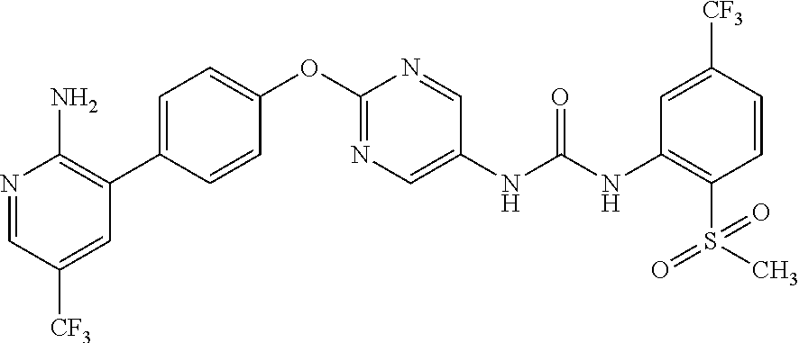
C1=CC(C2=C(N)N=CC([CF3])=C2)=CC=C1OC1=NC=C(NC(NC2=C(S(=O)(=O)C)C=CC([CF3])=C2)=O)C=N1
